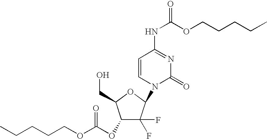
C1(OC(OCCCCC)=O)C(F)(F)C(N2C(=O)N=C(NC(=O)OCCCCC)C=C2)OC1CO
